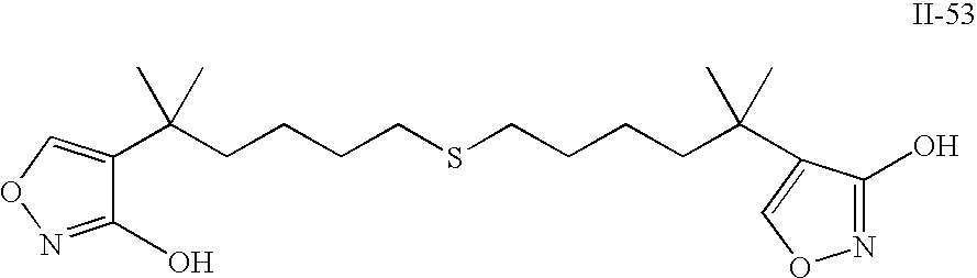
N1=C(O)C(C(CCCCSCCCCC(C2=CON=C2O)(C)C)(C)C)=CO1
